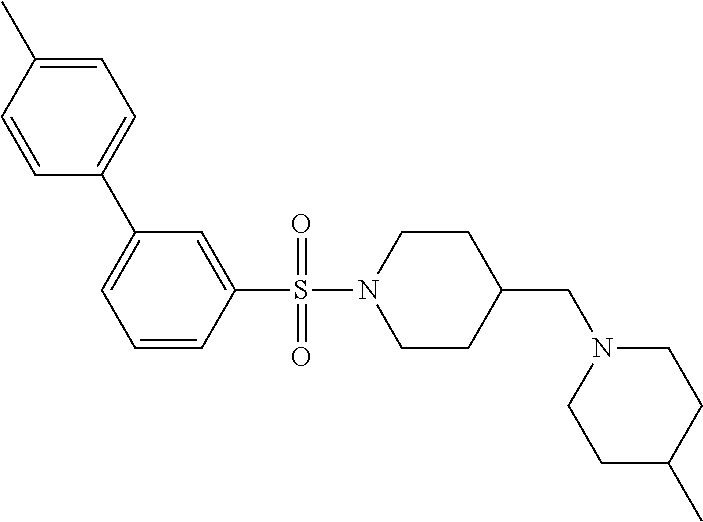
C1N(S(C2=CC(C3=CC=C(C)C=C3)=CC=C2)(=O)=O)CCC(CN2CCC(C)CC2)C1
